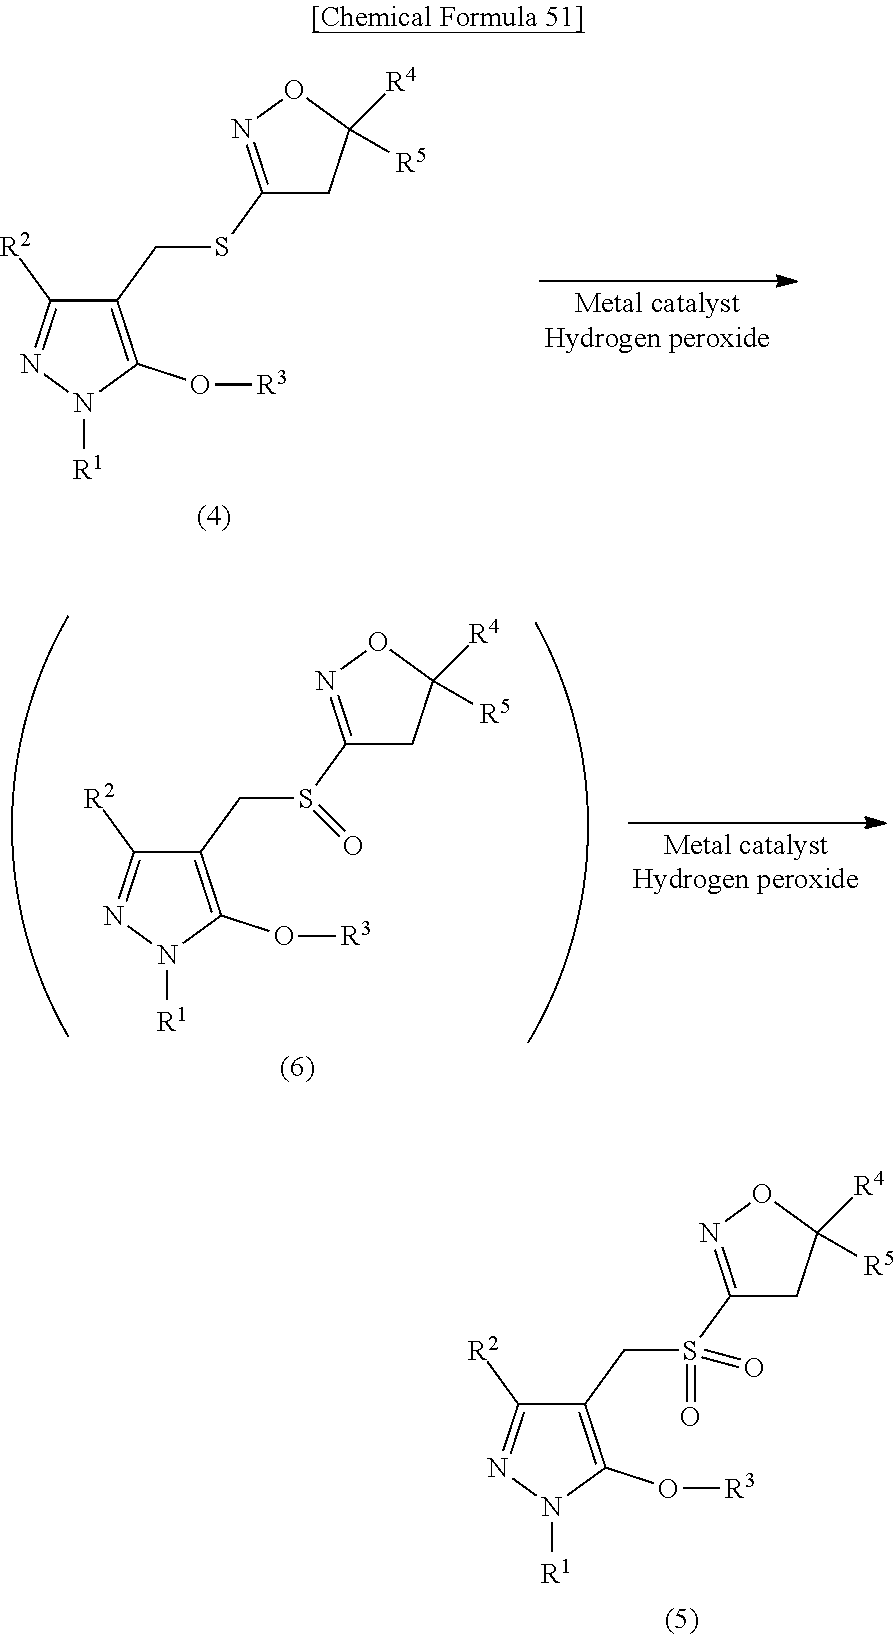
C1(CSC2=NOC([R4])([R5])C2)=C(O[R3])N([R1])N=C1[R2].C1(CS(C2=NOC([R4])([R5])C2)=O)=C(O[R3])N([R1])N=C1[R2].C1(CS(C2=NOC([R4])([R5])C2)(=O)=O)=C(O[R3])N([R1])N=C1[R2]
